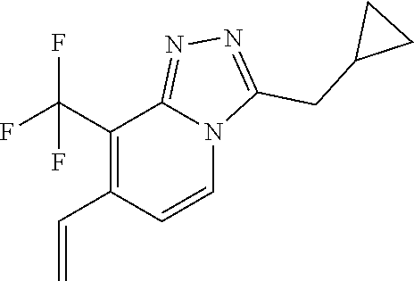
C1(C(F)(F)F)=C(C=C)C=CN2C1=NN=C2CC1CC1
